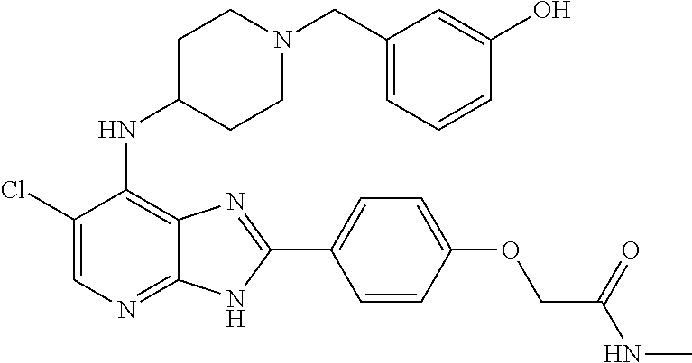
C1(Cl)=CN=C2C(=C1NC1CCN(CC3=CC=CC(O)=C3)CC1)N=C(C1=CC=C(OCC(NC)=O)C=C1)N2
